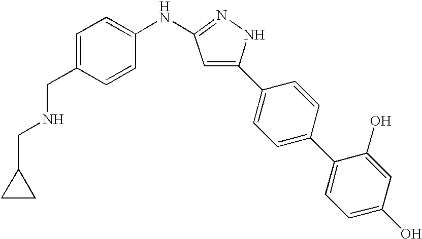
C1=C(CNCC2CC2)C=CC(NC2=NNC(C3=CC=C(C4=CC=C(O)C=C4O)C=C3)=C2)=C1
